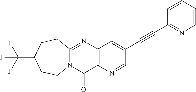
C12=C(N=CC(C#CC3=NC=CC=C3)=C1)C(=O)N1C(=N2)CCC(C(F)(F)F)CC1
